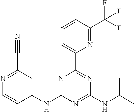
N1=C(NC2=CC(C#N)=NC=C2)N=C(NC(C)C)N=C1C1=CC=CC(C(F)(F)F)=N1
